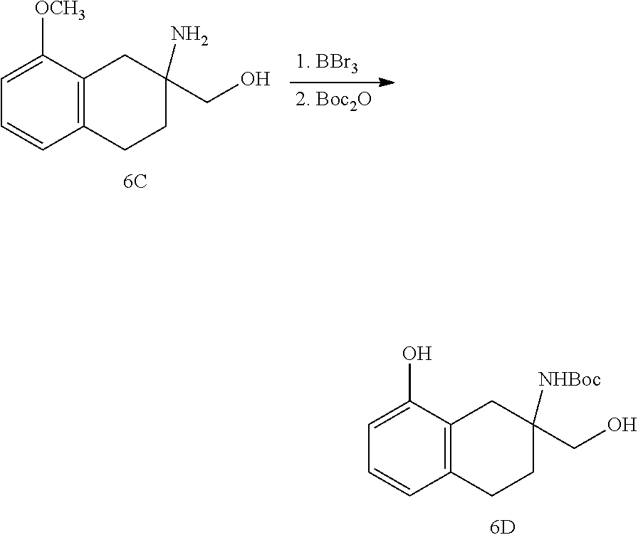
C12=C(C(O)=CC=C1)CC(CO)([NHBoc])CC2.C12=C(C([OCH3])=CC=C1)CC(CO)(N)CC2
